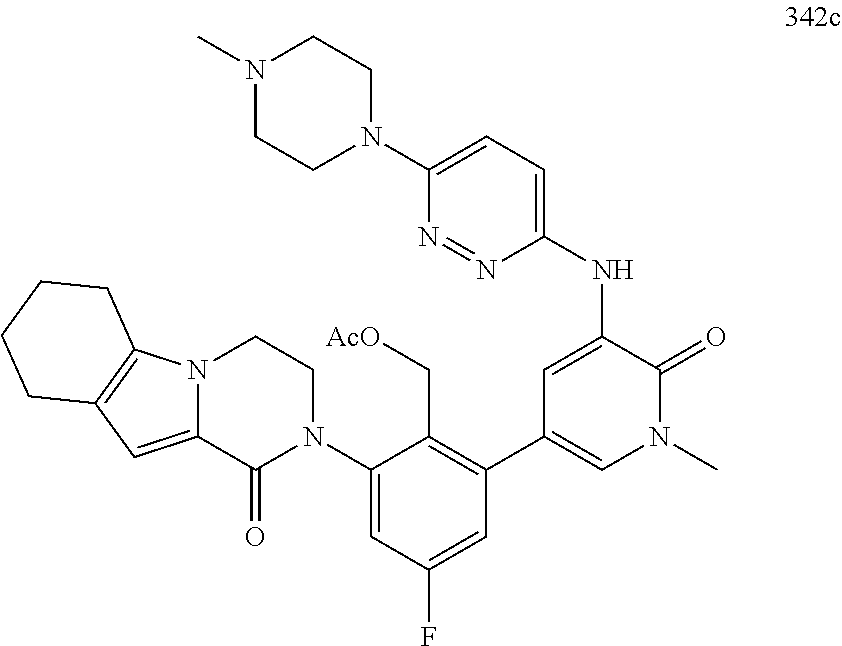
N12C(=CC3=C1CCCC3)C(=O)N(C1=CC(F)=CC(C3=CN(C)C(=O)C(NC4=CC=C(N5CCN(C)CC5)N=N4)=C3)=C1C[AcO])CC2
